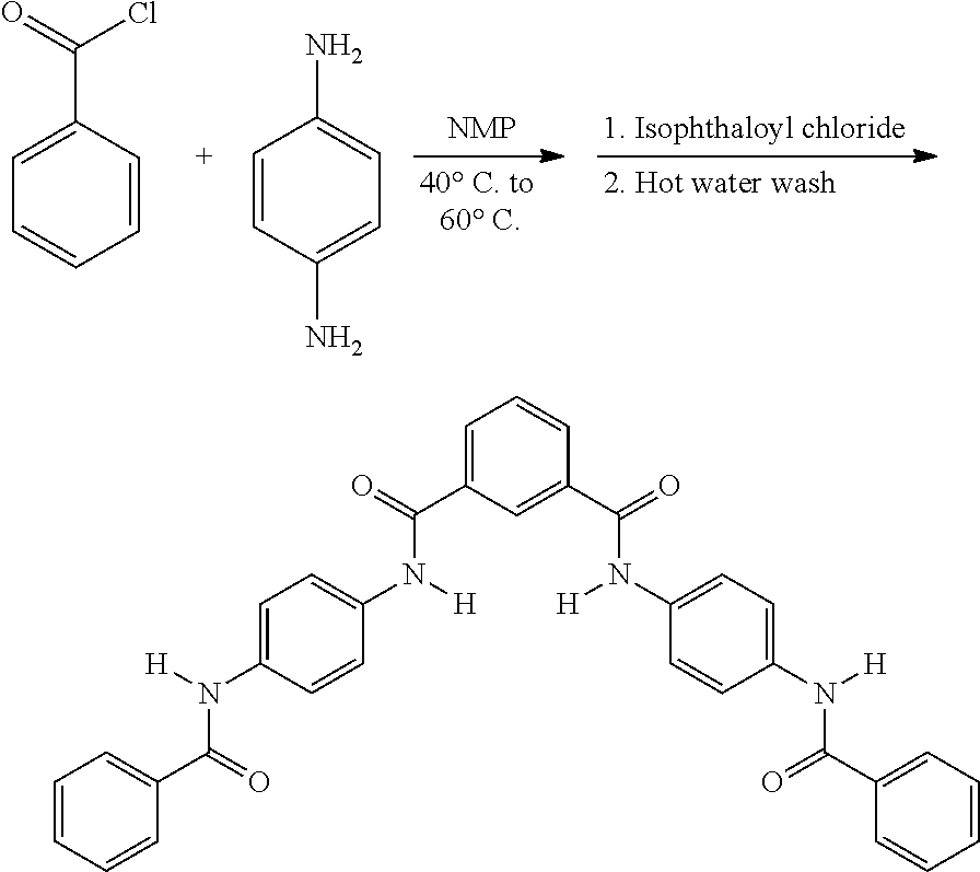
C1=C(C(=O)Cl)C=CC=C1.C1=CC(N)=CC=C1N.C1=C(C(=O)N([H])C2=CC=C(N([H])C(=O)C3=CC=CC=C3)C=C2)C=C(C(=O)N(C2=CC=C(N([H])C(C3=CC=CC=C3)=O)C=C2)[H])C=C1
